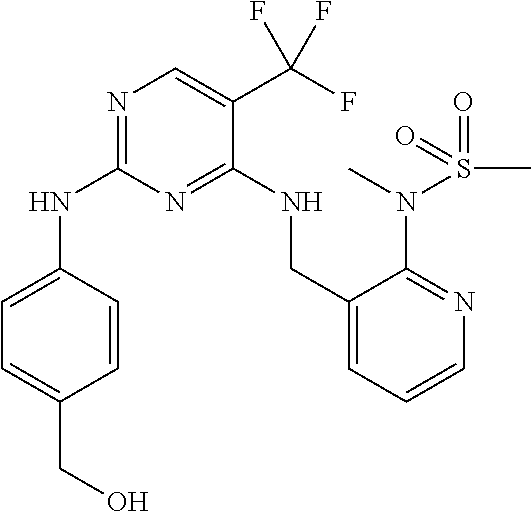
N(C1=NC=C(C(F)(F)F)C(NCC2=CC=CN=C2N(C)S(=O)(C)=O)=N1)C1=CC=C(CO)C=C1
